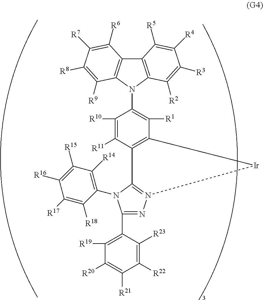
C12=C(N(C3=C([R1])C4=C(C([R11])=C3[R10])C3=N(N=C(C5=C([R19])C([R20])=C([R21])C([R22])=C5[R23])N3C3=C([R14])C([R15])=C([R16])C([R17])=C3[R18])[Ir]4)C3=C1C([R6])=C([R7])C([R8])=C3[R9])C([R2])=C([R3])C([R4])=C2[R5]
